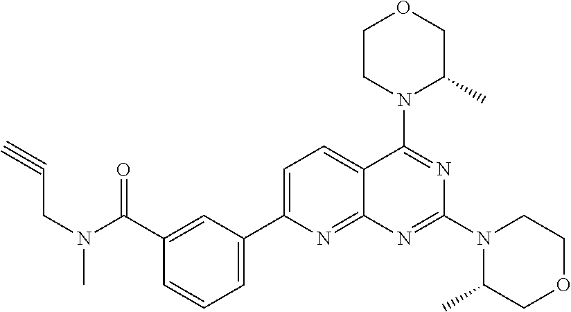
C1(C(=O)N(CC#C)C)=CC(C2=CC=C3C(=N2)N=C(N2C(C)COCC2)N=C3N2C(C)COCC2)=CC=C1
